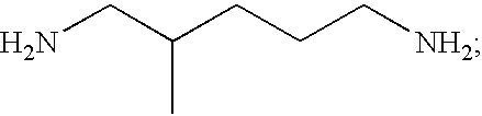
NCC(CCC[NH2])C
